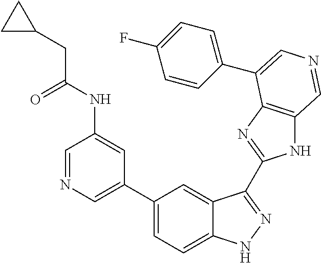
C1(C2=CN=CC(NC(CC3CC3)=O)=C2)=CC=C2C(=C1)C(C1=NC3=C(N1)C=NC=C3C1=CC=C(F)C=C1)=NN2
